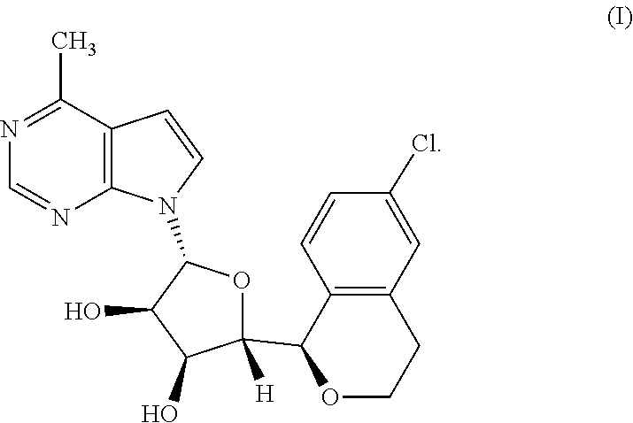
C1=NC2=C(C(C)=N1)C=CN2C1C(O)C(O)C(C2C3=C(C=C(Cl)C=C3)CCO2)([H])O1
